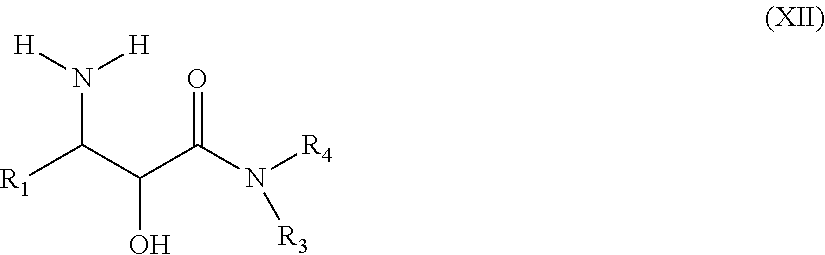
N(C(C(C(N([R4])[R3])=O)O)[R1])([H])[H]
